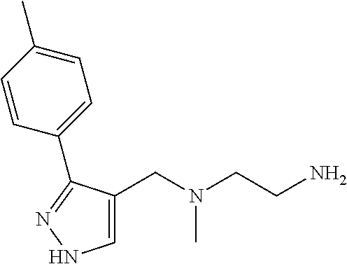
C1=C(CN(CCN)C)C(C2=CC=C(C)C=C2)=NN1
